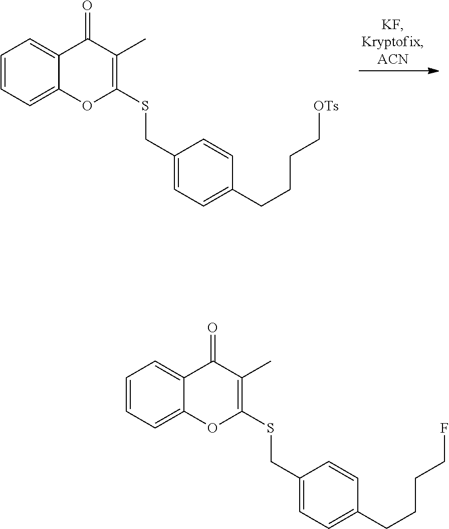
C1=CC=C2C(=C1)C(=O)C(C)=C(SCC1=CC=C(CCCC[OTs])C=C1)O2.C1=CC=C2C(=C1)C(=O)C(C)=C(SCC1=CC=C(CCCCF)C=C1)O2
